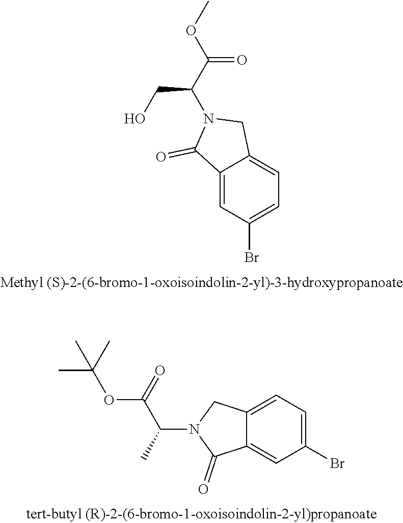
C12=CC(Br)=CC=C1CN(C(C(OC)=O)CO)C2=O.C12=CC=C(Br)C=C1C(=O)N(C(C(OC(C)(C)C)=O)C)C2
